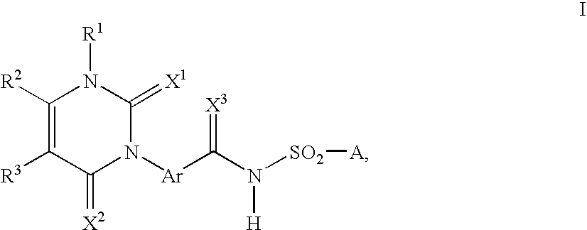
C1([R2])=C([R3])C(=[X2])N([Ar]C(=[X3])N([H])[SO2][A])C(=[X1])N1[R1]
